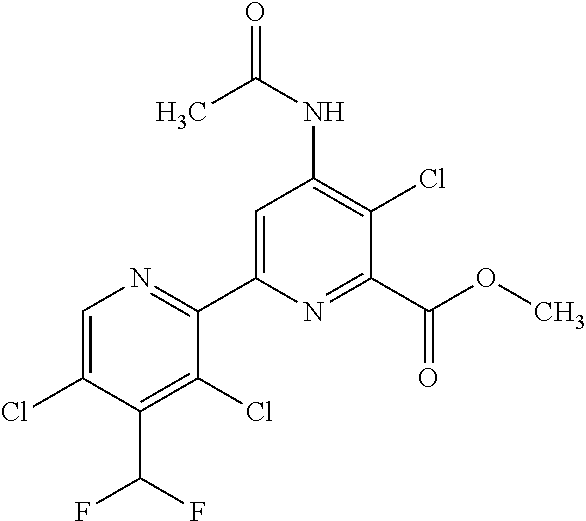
C1=C(Cl)C(C(F)F)=C(Cl)C(C2=CC(NC(C)=O)=C(Cl)C(C(OC)=O)=N2)=N1
